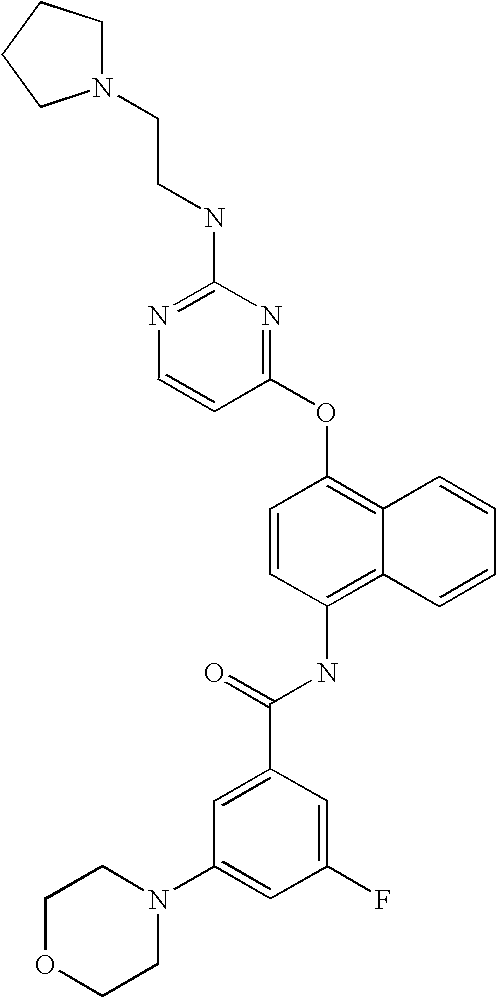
N1=C(NCCN2CCCC2)N=C(OC2=C3C(=C(NC(C4=CC(N5CCOCC5)=CC(F)=C4)=O)C=C2)C=CC=C3)C=C1
